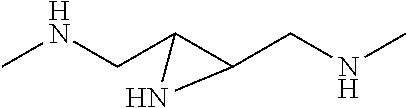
CNCC1C(CNC)N1
